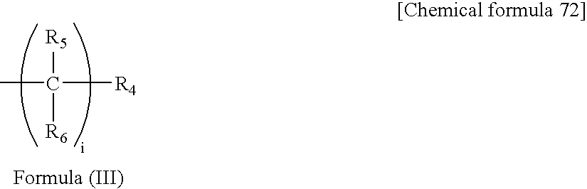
C([R4])([R5])([R6])C
